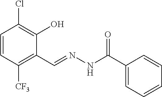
C1=CC([CF3])=C(C=NNC(C2=CC=CC=C2)=O)C(O)=C1Cl
